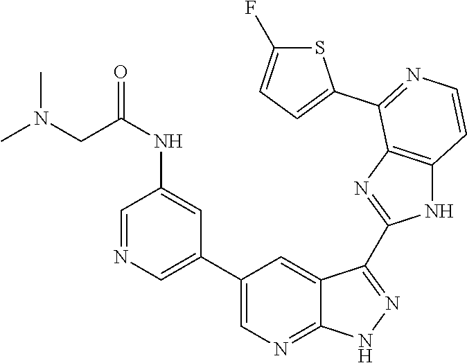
C1=NC=C(C2=CN=C3C(=C2)C(C2=NC4=C(N2)C=CN=C4C2=CC=C(F)S2)=NN3)C=C1NC(=O)CN(C)C
